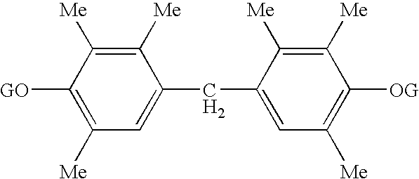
C1([Me])=C([Me])C([GO])=C([Me])C=C1CC1=CC([Me])=C([OG])C([Me])=C1[Me]
